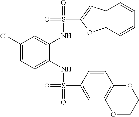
C1(Cl)=CC=C(NS(=O)(C2=CC3=C(C=C2)OCCO3)=O)C(NS(=O)(C2=CC3=C(O2)C=CC=C3)=O)=C1
